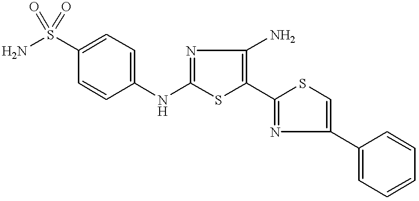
NS(C1=CC=C(NC2=NC(N)=C(C3=NC(C4=CC=CC=C4)=CS3)S2)C=C1)(=O)=O
